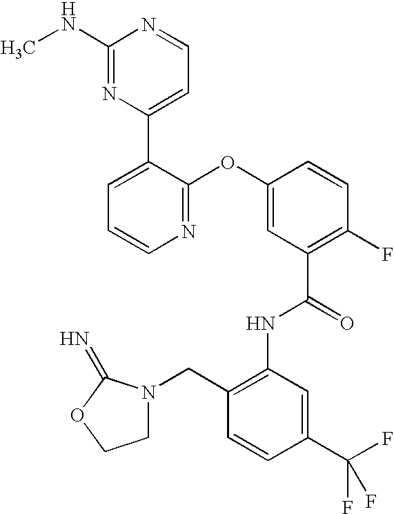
N1=C(OC2=CC(C(=O)NC3=C(CN4CCOC4=N)C=CC(C(F)(F)F)=C3)=C(F)C=C2)C(C2=CC=NC(NC)=N2)=CC=C1
